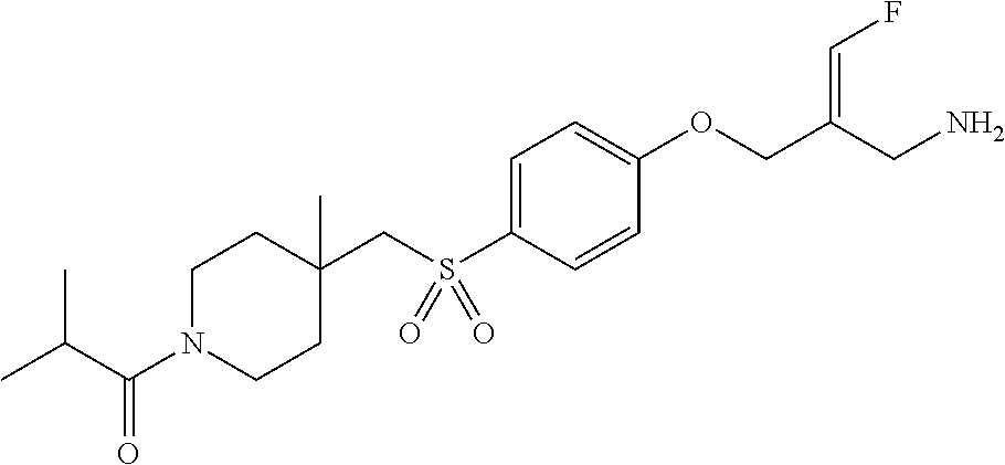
C1=C(S(CC2(C)CCN(C(C(C)C)=O)CC2)(=O)=O)C=CC(OCC(CN)=CF)=C1
